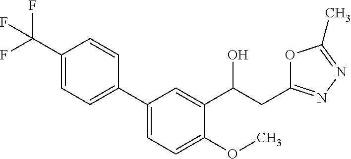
C1(C2=CC=C(OC)C(C(CC3=NN=C(C)O3)O)=C2)=CC=C(C(F)(F)F)C=C1
